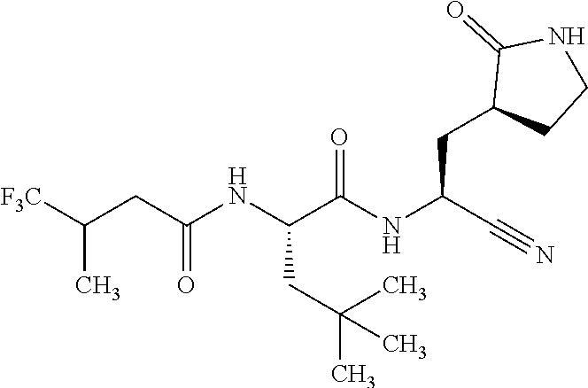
C(C(NC(CC(C)(C)C)C(NC(C#N)CC1CCNC1=O)=O)=O)C(C)[F3C]
